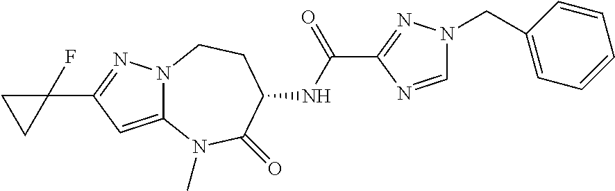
C12=CC(C3(F)CC3)=NN1CCC(NC(C1=NN(CC3=CC=CC=C3)C=N1)=O)C(=O)N2C
